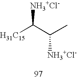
[H31C15]C(C(C)[NH3+Cl-])[NH3+Cl-]
